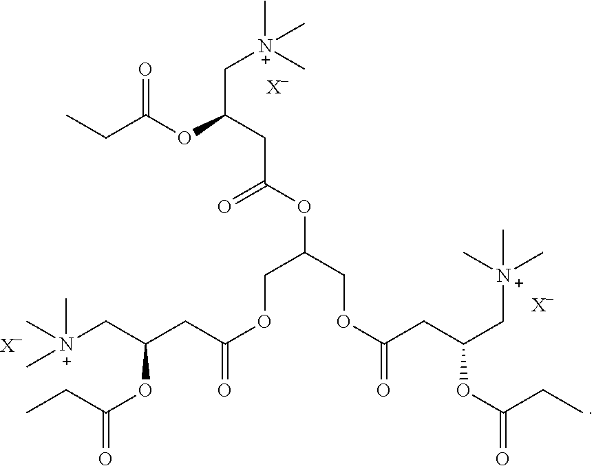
C(C(CC(=O)OC(COC(CC(C[N+](C)(C)C)OC(CC)=O)=O)COC(CC(C[N+](C)(C)C)OC(CC)=O)=O)OC(=O)CC)[N+](C)(C)C.[X-].[X-].[X-]
